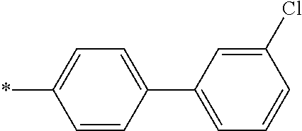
C1(*)=CC=C(C2=CC=CC(Cl)=C2)C=C1
